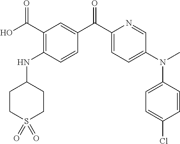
C1(C(O)=O)=C(NC2CCS(=O)(=O)CC2)C=CC(C(C2=CC=C(N(C3=CC=C(Cl)C=C3)C)C=N2)=O)=C1
